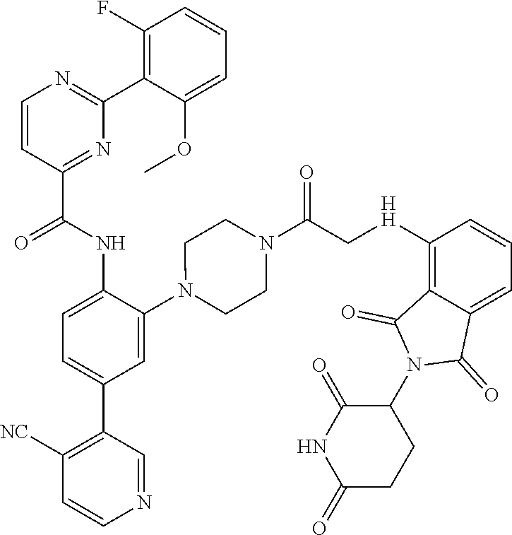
C1=CC(C(NC2=CC=C(C3=C([NC])C=CN=C3)C=C2N2CCN(C(C[HH]C3=C4C(=CC=C3)C(=O)N(C3C(=O)NC(=O)CC3)C4=O)=O)CC2)=O)=NC(C2=C(F)C=CC=C2OC)=N1
